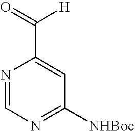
N1=CN=C([NHBoc])C=C1C(=O)[H]
